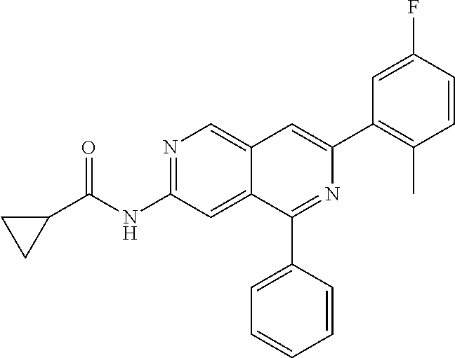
N1=C(NC(C2CC2)=O)C=C2C(=C1)C=C(C1=C(C)C=CC(F)=C1)N=C2C1=CC=CC=C1
